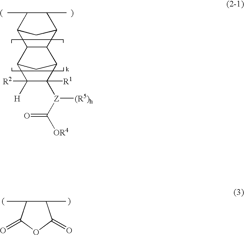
C12C3C(C(C(C)C1C)C2)C1C([Z](C([OR4])=O)[(R5)h])([R1])C([H])([R2])C3C1.C1(C)C(C)C(=O)OC1=O
